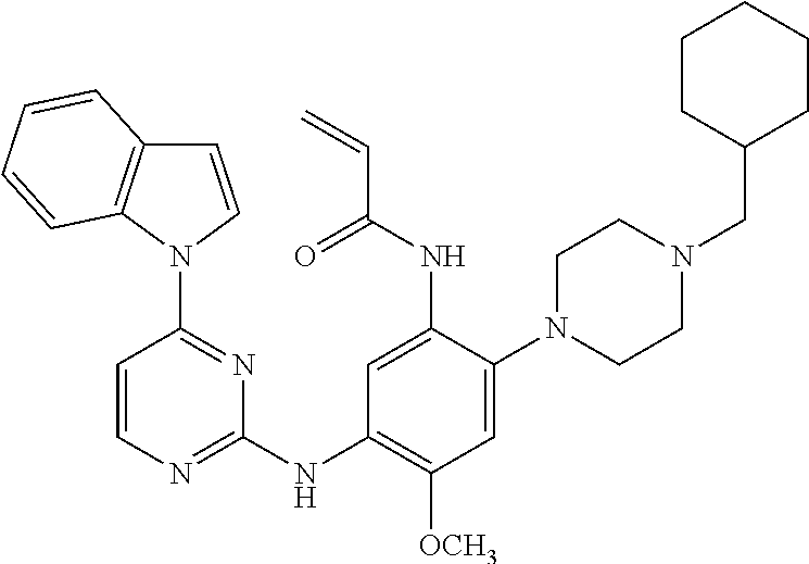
C1=CN(C2=NC(NC3=C([OCH3])C=C(N4CCN(CC5CCCCC5)CC4)C(NC(C=C)=O)=C3)=NC=C2)C2=C1C=CC=C2
